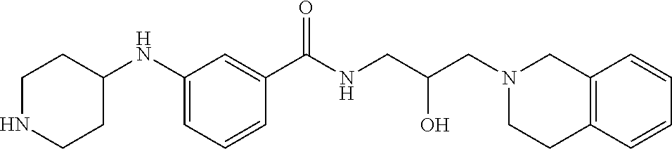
C1(NC2CCNCC2)=CC=CC(C(NCC(CN2CCC3=C(C2)C=CC=C3)O)=O)=C1
